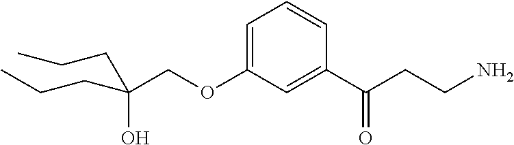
C(COC1=CC=CC(C(CCN)=O)=C1)(O)(CCC)CCC
